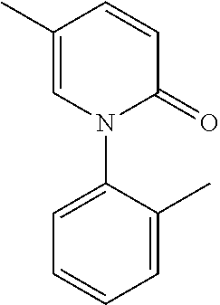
C1(C)=CN(C2=CC=CC=C2C)C(=O)C=C1
